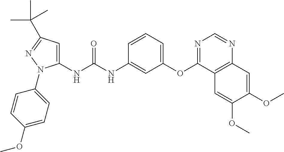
C1(NC(NC2=CC(OC3=NC=NC4=C3C=C(OC)C(OC)=C4)=CC=C2)=O)=CC(C(C)(C)C)=NN1C1=CC=C(OC)C=C1
